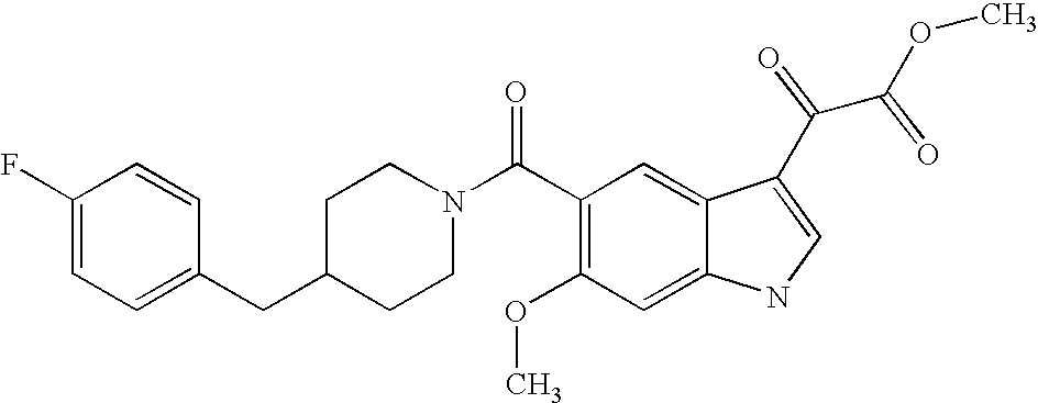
C1(F)=CC=C(CC2CCN(C(C3=C(OC)C=C4C(=C3)C(C(C(OC)=O)=O)=CN4)=O)CC2)C=C1
